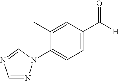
C1=NN(C2=CC=C(C([H])=O)C=C2C)C=N1
